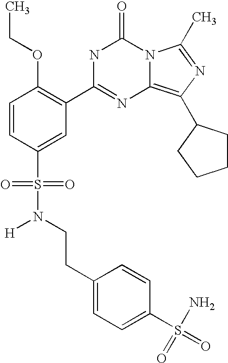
C1=CC(S(N([H])CCC2=CC=C(S(=O)(N)=O)C=C2)(=O)=O)=CC(C2=NC3=C(C4CCCC4)N=C(C)N3C(=O)N2)=C1OCC
